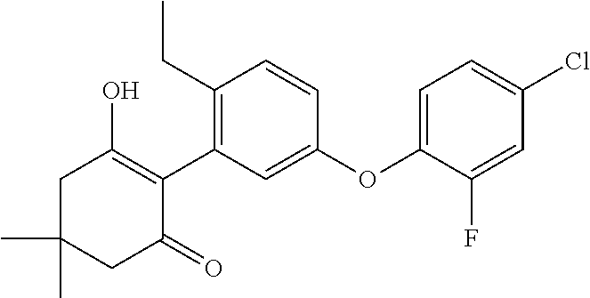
C1C(C)(C)CC(=O)C(C2=C(CC)C=CC(OC3=CC=C(Cl)C=C3F)=C2)=C1O
